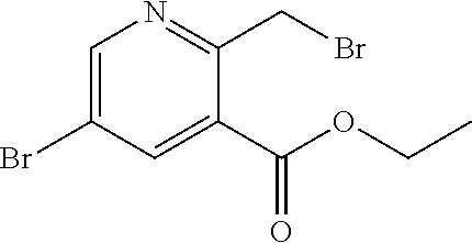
C1=C(Br)C=C(C(OCC)=O)C(CBr)=N1
